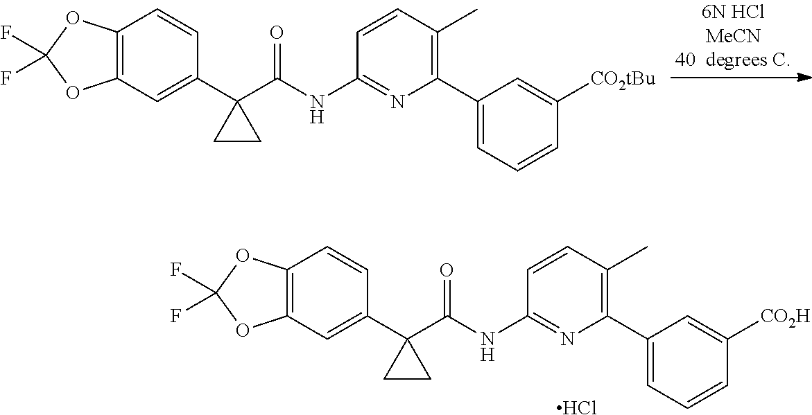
C1=CC(C)=C(C2=CC=CC([CO2tBu])=C2)N=C1NC(=O)C1(C2=CC3=C(C=C2)OC(F)(F)O3)CC1.C1=CC(C)=C(C2=CC=CC([CO2H])=C2)N=C1NC(=O)C1(C2=CC3=C(C=C2)OC(F)(F)O3)CC1.Cl
